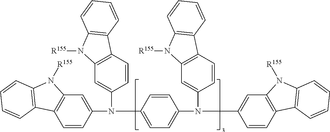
C1=CC(N(C2=CC3=C(C=C2)C2=C(N3[R155])C=CC=C2)C2=CC3=C(C=C2)C2=C(N3[R155])C=CC=C2)=CC=C1N(C1=CC2=C(C=C1)C1=C(N2[R155])C=CC=C1)C1=CC2=C(C=C1)C1=C(N2[R155])C=CC=C1
